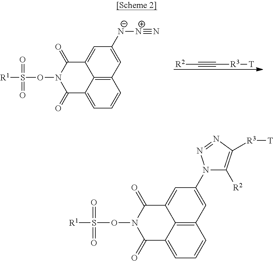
C12=CC([N-][N+]#N)=CC3=C1C(=CC=C3)C(=O)N(OS([R1])(=O)=O)C2=O.[R2]C#C[R3][T].C12=CC(N3C([R2])=C([R3][T])N=N3)=CC3=C1C(=CC=C3)C(=O)N(OS([R1])(=O)=O)C2=O
